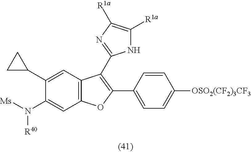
C12=C(C=C(C3CC3)C(N([Ms])[R40])=C1)C(C1=NC([R1a])=C([R1a])N1)=C(C1=CC=C([OSO2(CF2)3CF3])C=C1)O2
